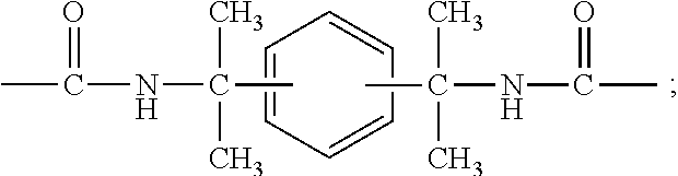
C1=CC=CC=C1.CC(=O)NC(C)(C)C.CC(C)(NC(=O)C)C
